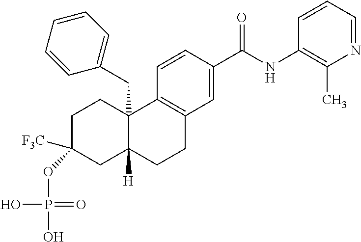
C1=CC=NC(C)=C1NC(C1=CC2=C(C=C1)C1(CC3=CC=CC=C3)C([H])(CC2)CC([F3C])(OP(O)(=O)O)CC1)=O
